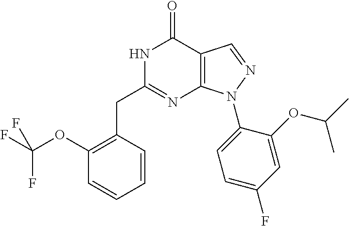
N1C(CC2=C(OC(F)(F)F)C=CC=C2)=NC2=C(C1=O)C=NN2C1=CC=C(F)C=C1OC(C)C
